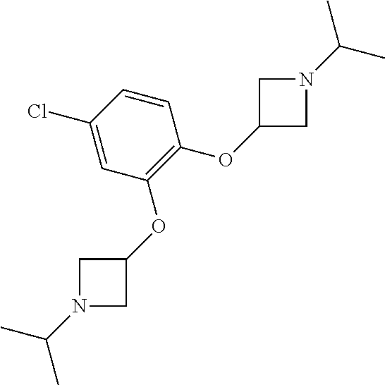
C1=CC(Cl)=CC(OC2CN(C(C)C)C2)=C1OC1CN(C(C)C)C1
